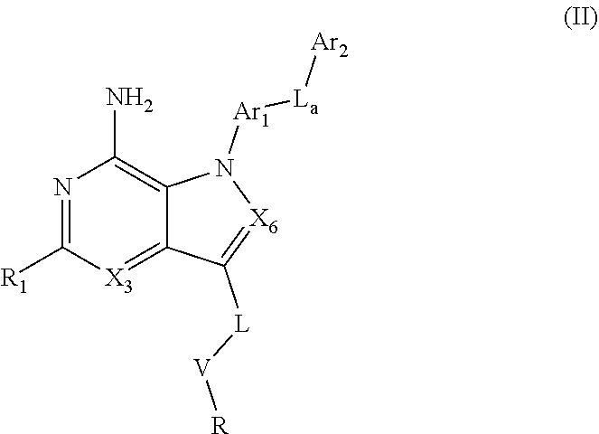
C12=[X3]C([R1])=NC(N)=C1N([Ar1][La][Ar2])[X6]=C2[L][V][R]
